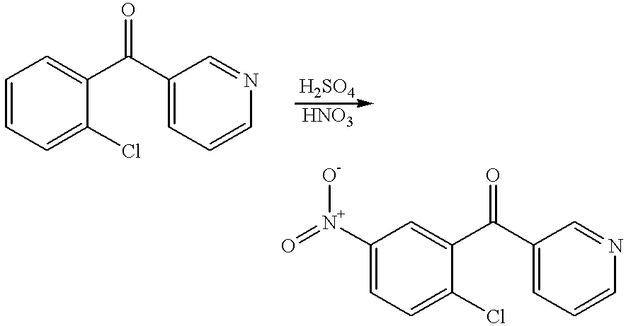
C1=CC=C(Cl)C(C(C2=CC=CN=C2)=O)=C1.C1([N+](=O)[O-])=CC=C(Cl)C(C(C2=CC=CN=C2)=O)=C1
